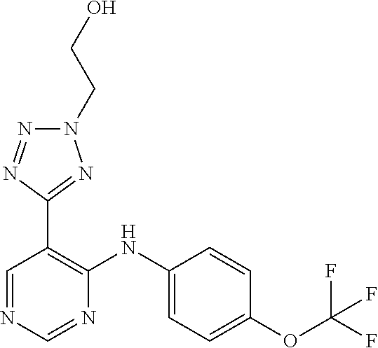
C1=CC(OC(F)(F)F)=CC=C1NC1=C(C2=NN(CCO)N=N2)C=NC=N1
